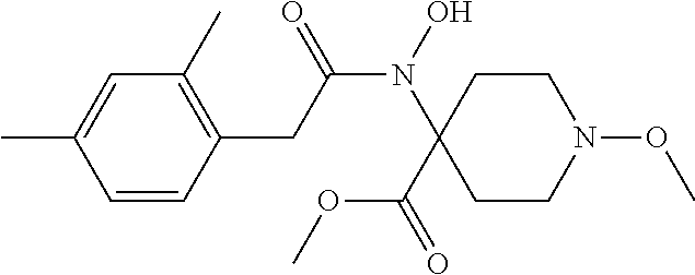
N(C(CC1=C(C)C=C(C)C=C1)=O)(C1(C(OC)=O)CCN(OC)CC1)O
